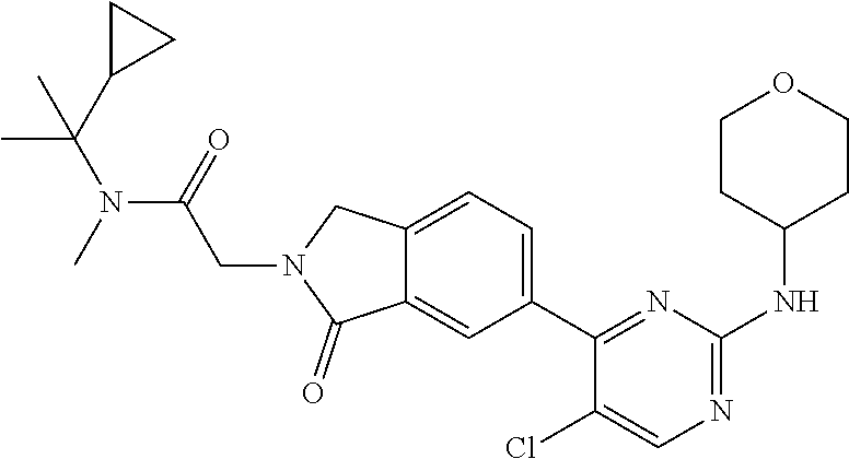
C12=CC(C3=NC(NC4CCOCC4)=NC=C3Cl)=CC=C1CN(CC(N(C(C)(C)C1CC1)C)=O)C2=O
